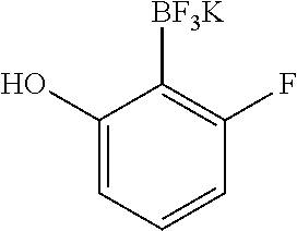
C1(O)=CC=CC(F)=C1[BF3K]
